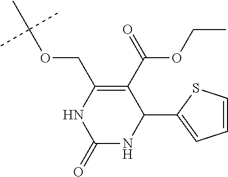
C1(C(=O)OCC)=C(COC(C)(C)C)NC(=O)NC1C1=CC=CS1
